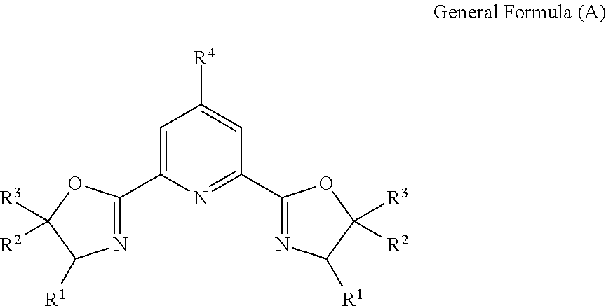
C1=C(C2=NC([R1])C([R3])([R2])O2)N=C(C2=NC([R1])C([R3])([R2])O2)C=C1[R4]
